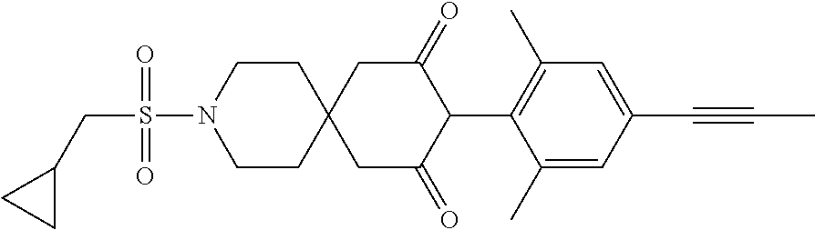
C1CN(S(=O)(=O)CC2CC2)CCC12CC(=O)C(C1=C(C)C=C(C#CC)C=C1C)C(=O)C2
